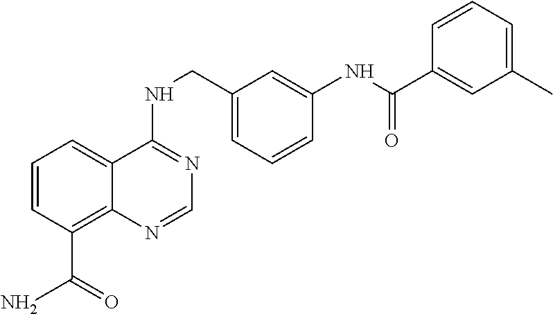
C1=CC(C(N)=O)=C2C(=C1)C(NCC1=CC=CC(NC(=O)C3=CC(C)=CC=C3)=C1)=NC=N2
